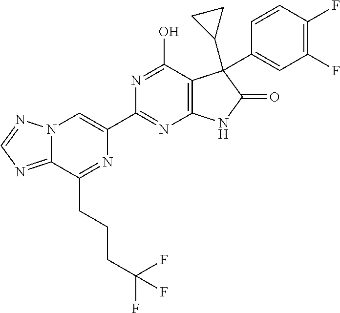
C12=NC=NN1C=C(C1=NC3=C(C(O)=N1)C(C1CC1)(C1=CC(F)=C(F)C=C1)C(=O)N3)N=C2CCCC(F)(F)F
